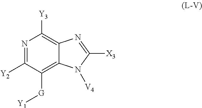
N1=C([Y2])C([G][Y1])=C2C(=C1[Y3])N=C([X3])N2[V4]
